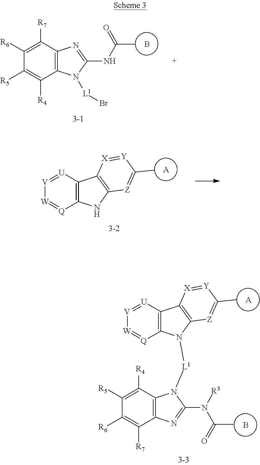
C12=C(C([R7])=C([R6])C([R5])=C1[R4])N=C(NC(C)=O)N2[L1]Br.B.C12=C([U]=[V][W]=[Q]1)C1=C(N2)[Z]=C(C)[Y]=[X]1.[A].[A].C12=C([U]=[V][W]=[Q]1)C1=C(N2[L1]N2C3=C(C([R7])=C([R6])C([R5])=C3[R4])N=C2N(C(C)=O)[R3])[Z]=C(C)[Y]=[X]1.B
